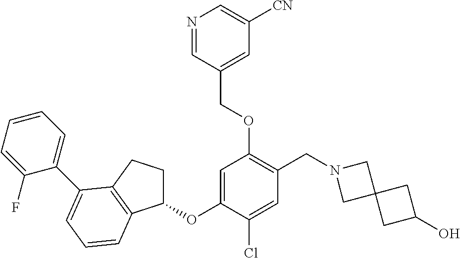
C1=C(OC2CCC3=C2C=CC=C3C2=CC=CC=C2F)C(Cl)=CC(CN2CC3(C2)CC(O)C3)=C1OCC1=CC([CN])=CN=C1
